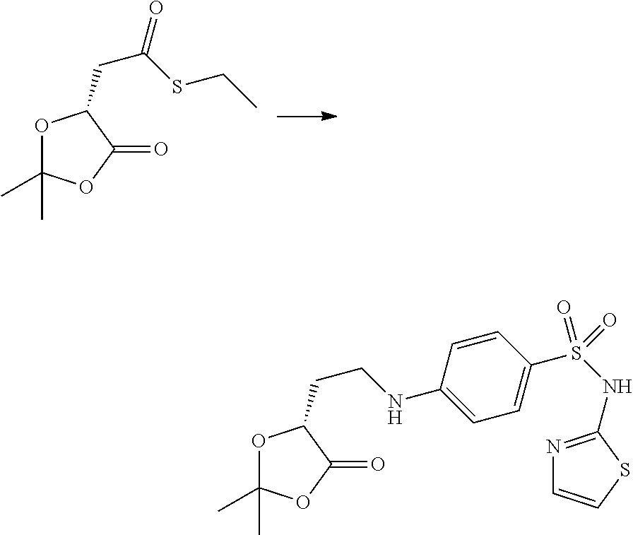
O1C(C)(C)OC(=O)C1CC(SCC)=O.O1C(C)(C)OC(=O)C1CCNC1=CC=C(S(NC2=NC=CS2)(=O)=O)C=C1
